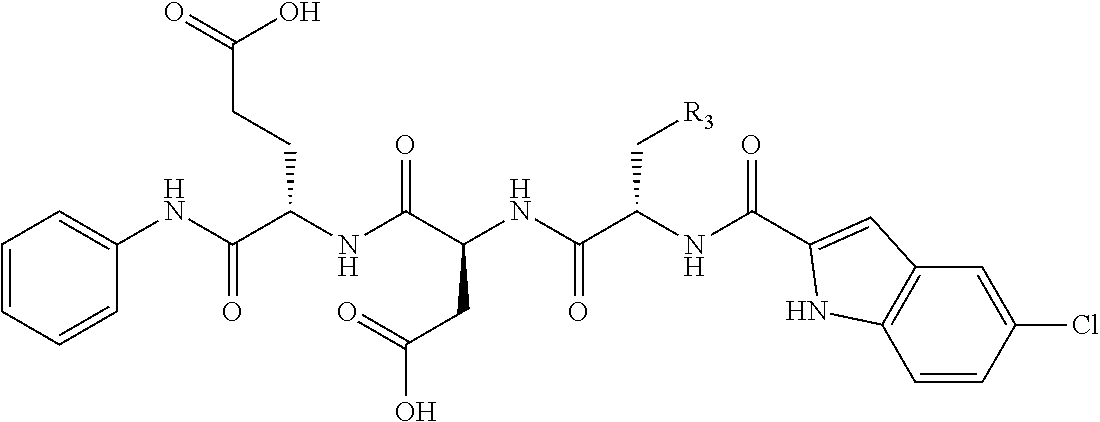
C(C(NC(=O)C1=CC2=C(C=CC(Cl)=C2)N1)C(NC(C(NC(C(NC1=CC=CC=C1)=O)CCC(=O)O)=O)CC(O)=O)=O)[R3]
